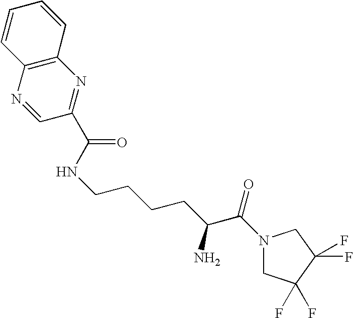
C1(C(NCCCCC(C(N2CC(F)(F)C(F)(F)C2)=O)N)=O)=NC2=C(N=C1)C=CC=C2
